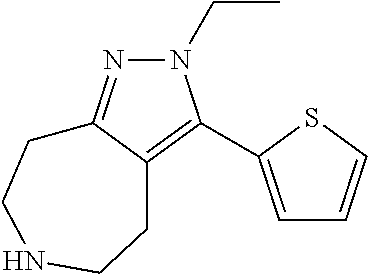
N1(CC)N=C2C(=C1C1=CC=CS1)CCNCC2
